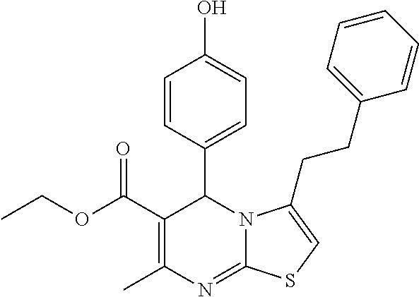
C1(C(OCC)=O)=C(C)N=C2N(C1C1=CC=C(O)C=C1)C(CCC1=CC=CC=C1)=CS2
